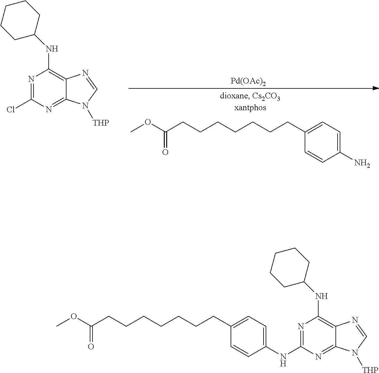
COC(CCCCCCCC1=CC=C(N)C=C1)=O.[Pd(OAc)2].N1=C(Cl)N=C2C(=C1NC1CCCCC1)N=CN2[THP].COC(CCCCCCCC1=CC=C(NC2=NC(NC3CCCCC3)=C3C(=N2)N([THP])C=N3)C=C1)=O
